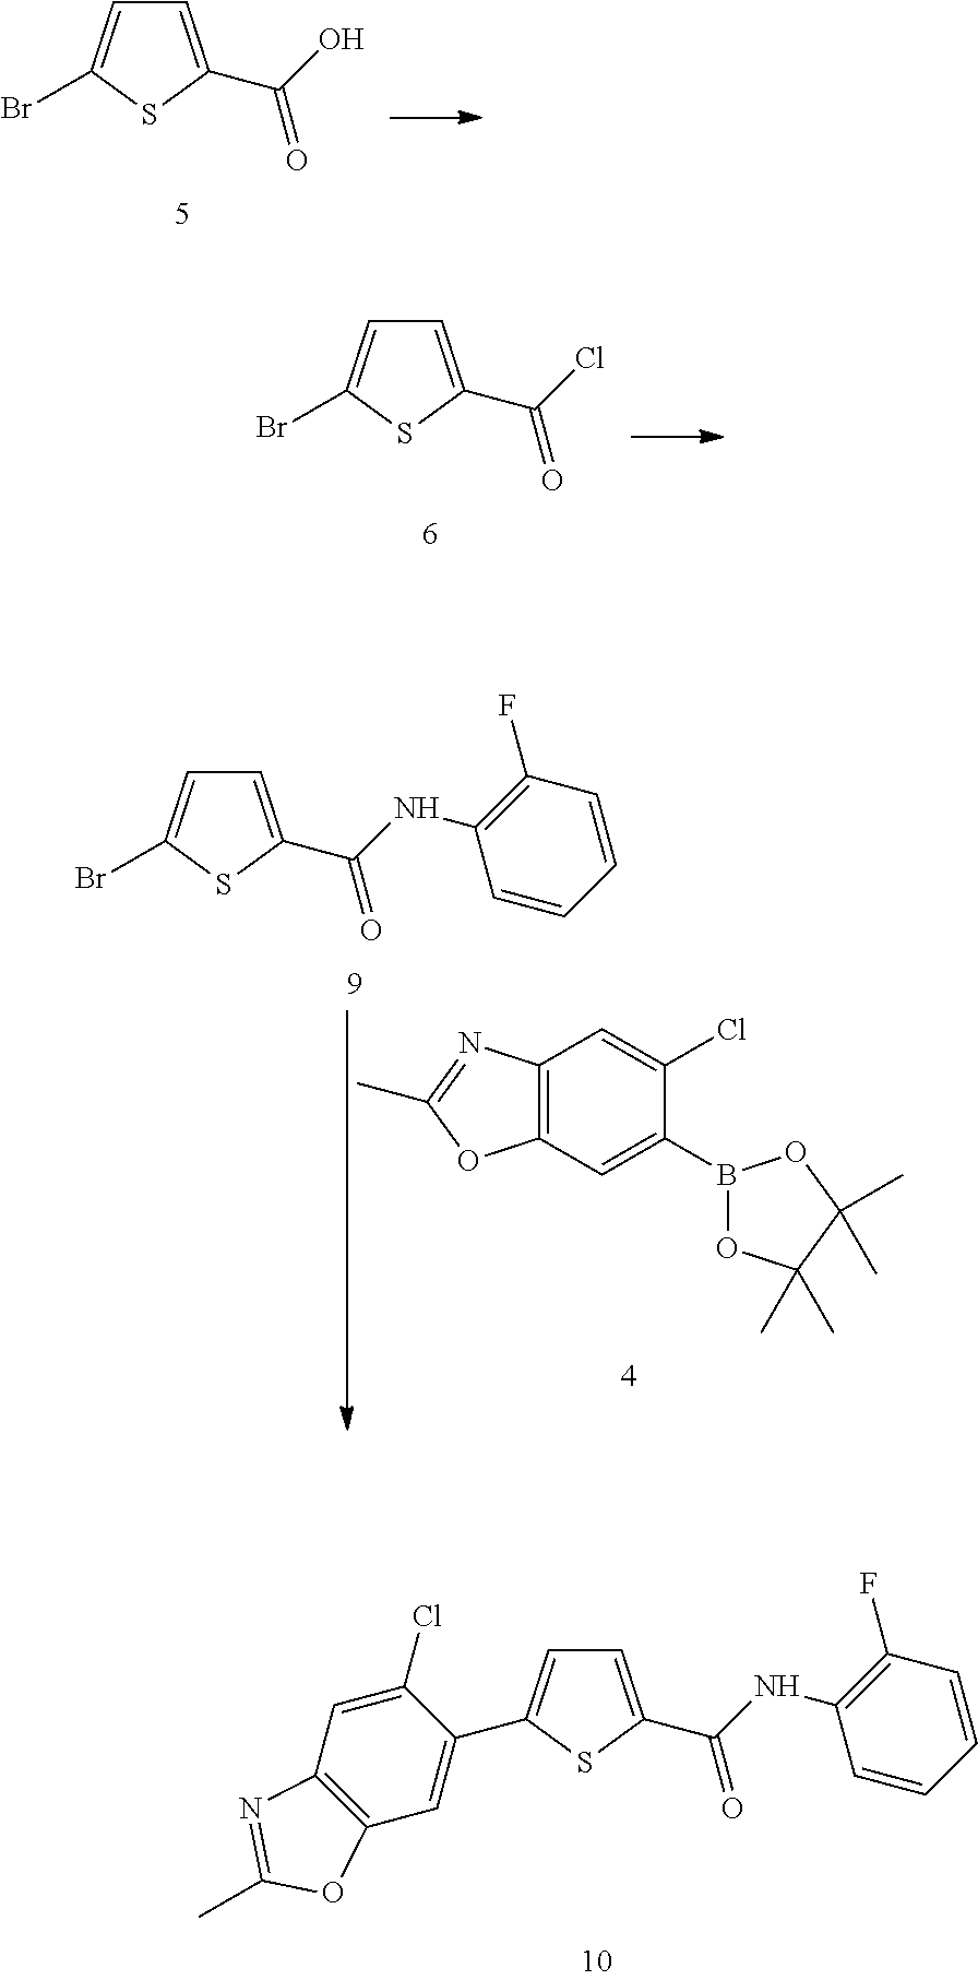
C1=C(C(NC2=C(F)C=CC=C2)=O)SC(C2=CC3=C(C=C2Cl)N=C(C)O3)=C1.C1=C(C(O)=O)SC(Br)=C1.C1=C(C(Cl)=O)SC(Br)=C1.C12=C(C=C(B3OC(C)(C)C(C)(C)O3)C(Cl)=C1)OC(C)=N2.C1=C(C(NC2=C(F)C=CC=C2)=O)SC(Br)=C1
